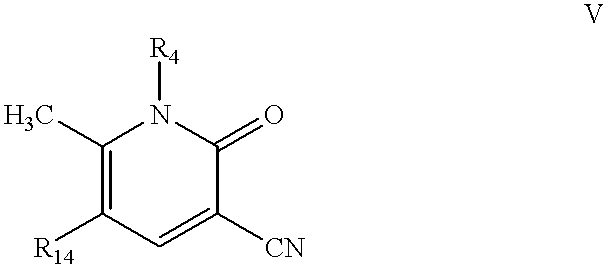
C1(C)=C([R14])C=C([CN])C(=O)N1[R4]
